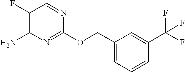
NC1=C(F)C=NC(OCC2=CC=CC(C(F)(F)F)=C2)=N1
